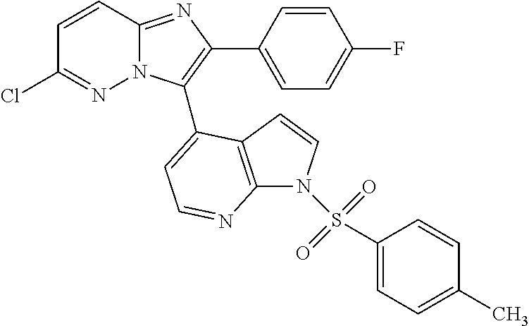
ClC1=NN2C(=NC(C3=CC=C(F)C=C3)=C2C2=CC=NC3=C2C=CN3S(=O)(=O)C2=CC=C(C)C=C2)C=C1
